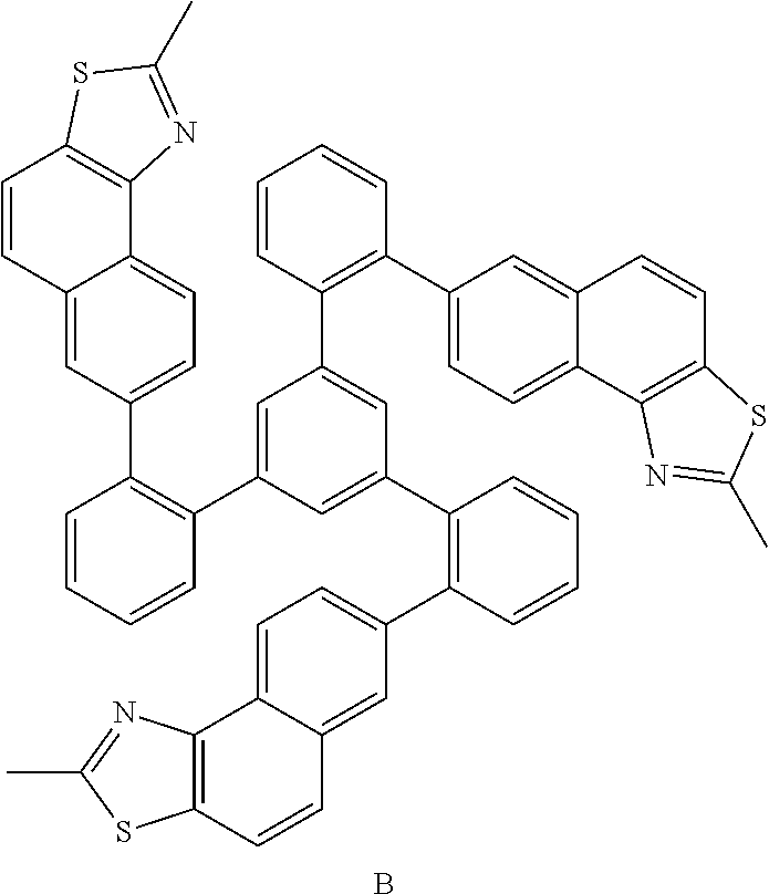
C12=C(C3=CC=C(C4=C(C5=CC(C6=C(C7=CC=C8C(=C7)C=CC7=C8N=C(C)S7)C=CC=C6)=CC(C6=C(C7=CC=C8C(=C7)C=CC7=C8N=C(C)S7)C=CC=C6)=C5)C=CC=C4)C=C3C=C1)N=C(C)S2.B
